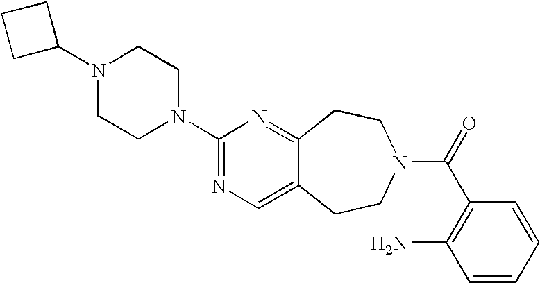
C1(N2CCN(C3=NC=C4C(=N3)CCN(C(=O)C3=C(N)C=CC=C3)CC4)CC2)CCC1
